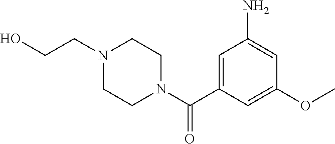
C1=C(C(N2CCN(CCO)CC2)=O)C=C(OC)C=C1N
